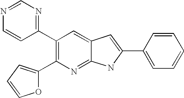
N1=CN=C(C2=C(C3=CC=CO3)N=C3C(=C2)C=C(C2=CC=CC=C2)N3)C=C1
